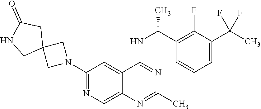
N1(C2=NC=C3C(=C2)C(NC(C2=C(F)C(C(C)(F)F)=CC=C2)C)=NC(C)=N3)CC2(C1)CC(=O)NC2
